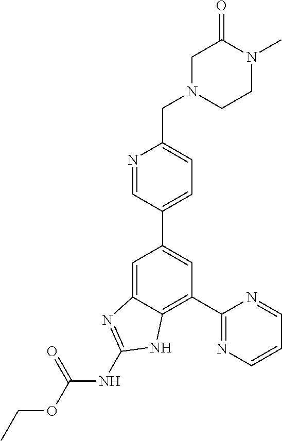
C1=C2C(=C(C3=NC=CC=N3)C=C1C1=CC=C(CN3CCN(C)C(=O)C3)N=C1)NC(NC(OCC)=O)=N2
